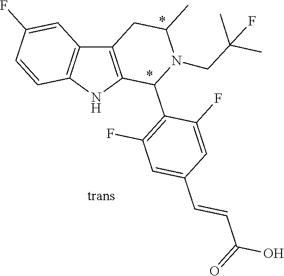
C12=C(NC3=C1C=C(F)C=C3)C(C1=C(F)C=C(C=CC(O)=O)C=C1F)N(CC(C)(C)F)C(C)C2
